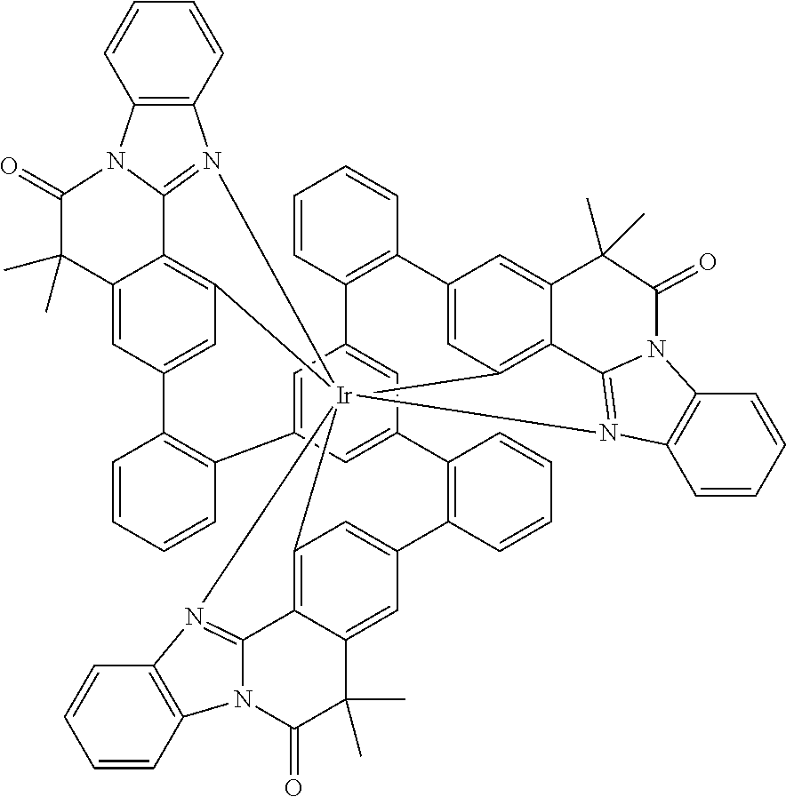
C1=CC2=C(C=C1)C1=CC3=C4C(=C1)C(C)(C)C(=O)N1C5=C(C=CC=C5)N(=C41)[Ir]3145C3=C6C(=CC(=C3)C3=C(C7=CC2=CC(=C7)C2=C(C=CC=C2)C2=CC1=C1C(=C2)C(C)(C)C(=O)N2C1=N4C1=C2C=CC=C1)C=CC=C3)C(C)(C)C(=O)N1C2=C(C=CC=C2)N5=C16
